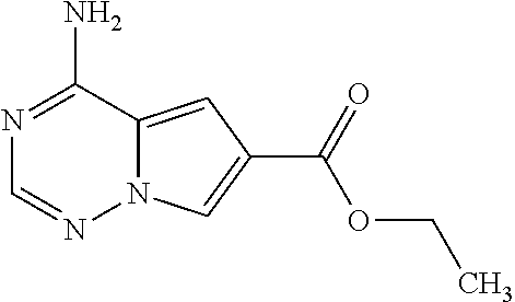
N1=C(N)C2=CC(C(OCC)=O)=CN2N=C1
